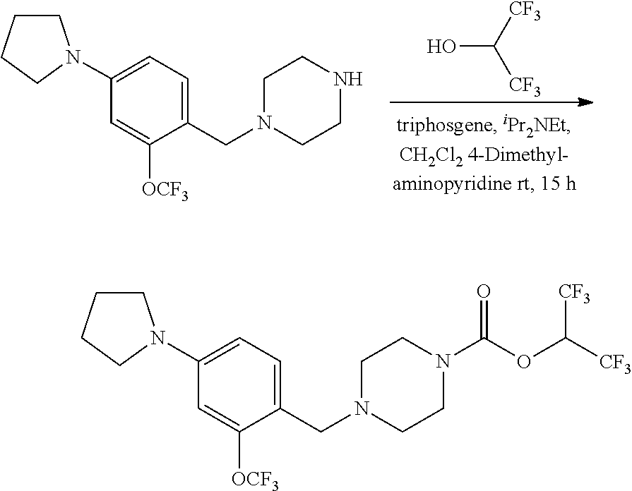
C1(N2CCCC2)=CC=C(CN2CCNCC2)C([OCF3])=C1.OC([CF3])[CF3].C1(N2CCCC2)=CC=C(CN2CCN(C(OC([CF3])[CF3])=O)CC2)C([OCF3])=C1
